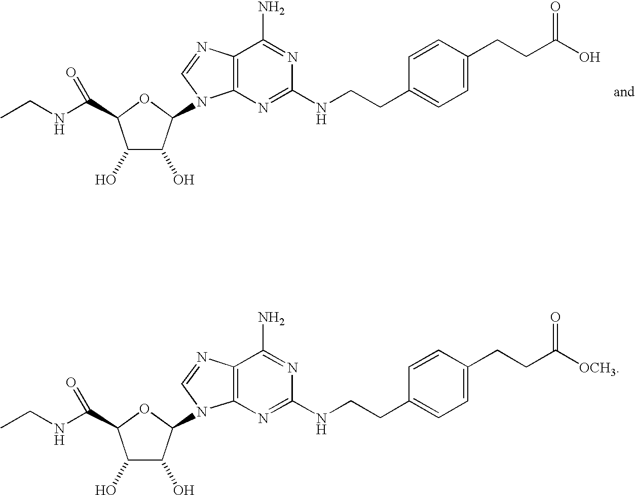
C12=C(N=C(NCCC3=CC=C(CCC([OCH3])=O)C=C3)N=C1N)N(C1C(O)C(O)C(C(NCC)=O)O1)C=N2.C12=C(N=C(NCCC3=CC=C(CCC(O)=O)C=C3)N=C1N)N(C1C(O)C(O)C(C(NCC)=O)O1)C=N2
